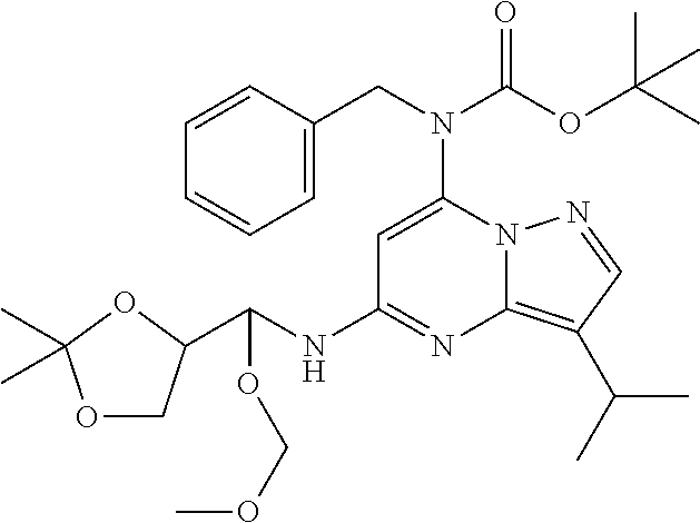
C12=C(C(C)C)C=NN1C(N(CC1=CC=CC=C1)C(OC(C)(C)C)=O)=CC(NC(C1COC(C)(C)O1)OCOC)=N2
